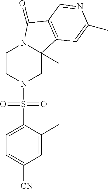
C1CN(S(C2=CC=C([CN])C=C2C)(=O)=O)CC2(C)N1C(=O)C1=C2C=C(C)N=C1
